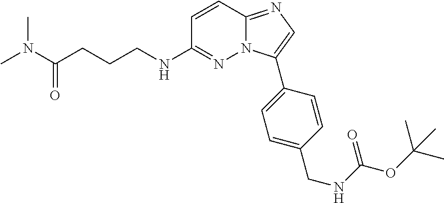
C1=CC2=NC=C(C3=CC=C(CNC(OC(C)(C)C)=O)C=C3)N2N=C1NCCCC(=O)N(C)C
